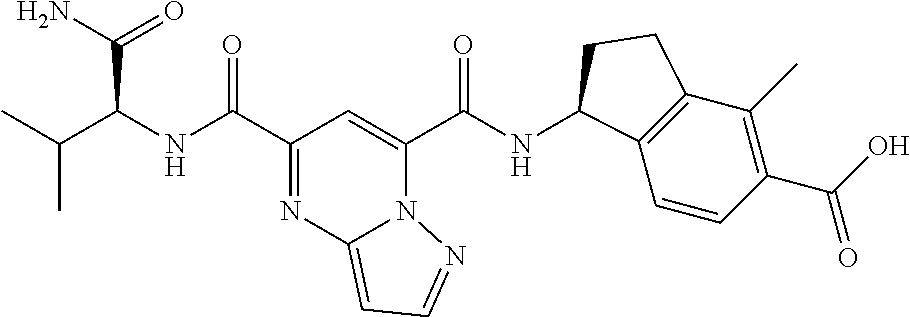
N(C(C1=NC2=CC=NN2C(C(NC2C3=C(C(C)=C(C(O)=O)C=C3)CC2)=O)=C1)=O)C(C(C)C)C(N)=O
